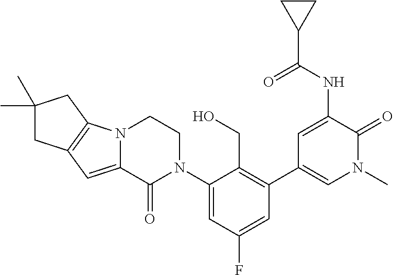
N12C(=CC3=C1CC(C)(C)C3)C(=O)N(C1=CC(F)=CC(C3=CN(C)C(=O)C(NC(C4CC4)=O)=C3)=C1CO)CC2
